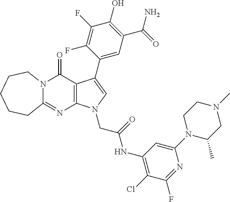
C12=NC3=C(C(=O)N1CCCCC2)C(C1=CC(C(N)=O)=C(O)C(F)=C1F)=CN3CC(NC1=C(Cl)C(F)=NC(N2C(C)CN(C)CC2)=C1)=O
